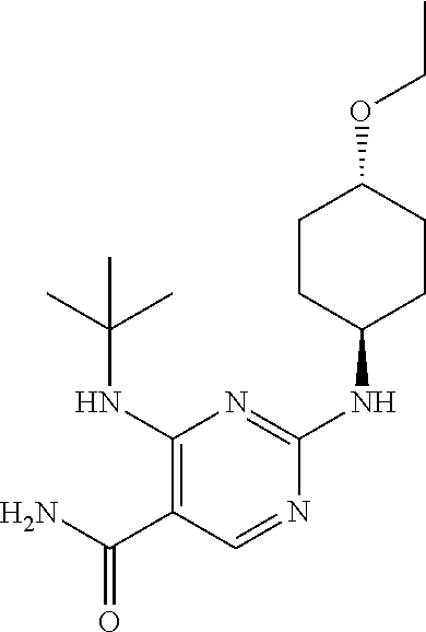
C1(NC(C)(C)C)=C(C(N)=O)C=NC(NC2CCC(OCC)CC2)=N1
